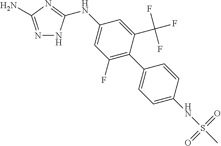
N1=C(N)N=C(NC2=CC(F)=C(C3=CC=C(NS(C)(=O)=O)C=C3)C(C(F)(F)F)=C2)N1
